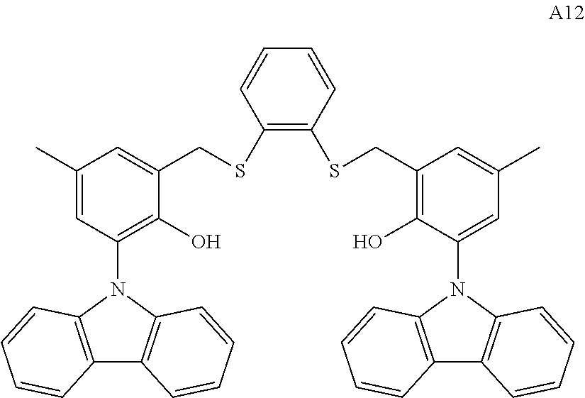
C1=CC=CC(SCC2=CC(C)=CC(N3C4=C(C5=C3C=CC=C5)C=CC=C4)=C2O)=C1SCC1=C(O)C(N2C3=C(C4=C2C=CC=C4)C=CC=C3)=CC(C)=C1
